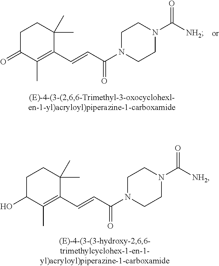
C1C(O)C(C)=C(C=CC(N2CCN(C(=O)[NH2])CC2)=O)C(C)(C)C1.C1C(=O)C(C)=C(C=CC(N2CCN(C(=O)[NH2])CC2)=O)C(C)(C)C1
